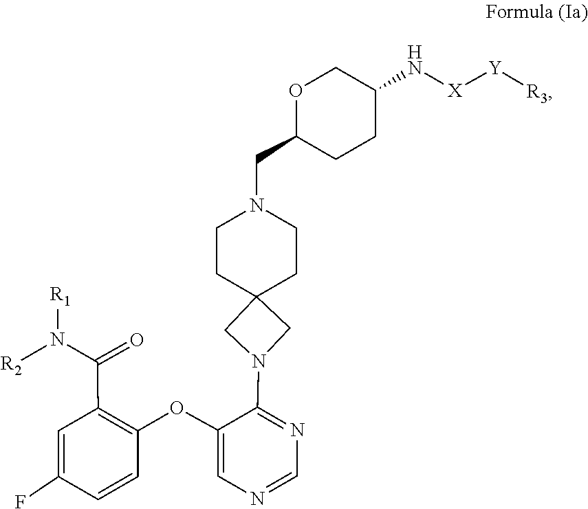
C1=NC=C(OC2=C(C(N([R1])[R2])=O)C=C(F)C=C2)C(N2CC3(C2)CCN(CC2CCC(N[X][Y][R3])CO2)CC3)=N1
